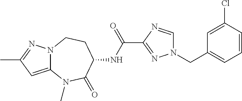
C1=CC=C(CN2C=NC(C(NC3CCN4C(=CC(C)=N4)N(C)C3=O)=O)=N2)C=C1Cl
